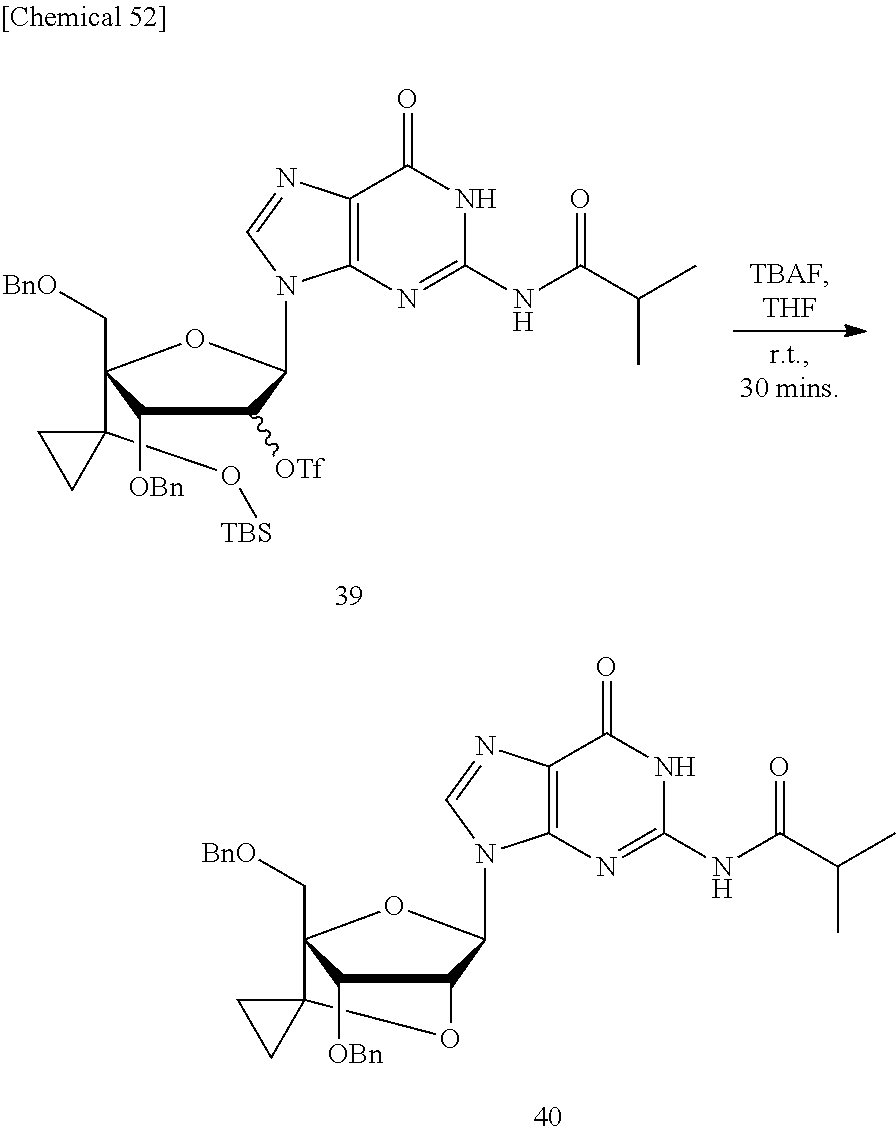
N1C(NC(C(C)C)=O)=NC2=C(C1=O)N=CN2C1OC(C[BnO])(C2(O[TBS])CC2)C([OBn])C1[OTf].N1(C2C3C([OBn])C(C[BnO])(O2)C2(O3)CC2)C=NC2=C1N=C(NC(C(C)C)=O)NC2=O
